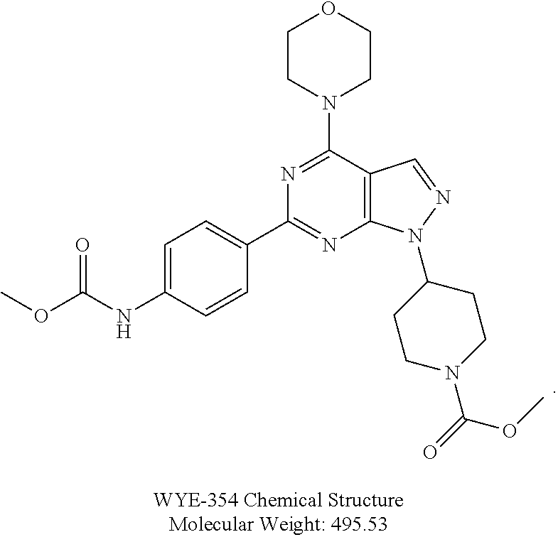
C1=C(NC(OC)=O)C=CC(C2=NC3=C(C(N4CCOCC4)=N2)C=NN3C2CCN(C(=O)OC)CC2)=C1
